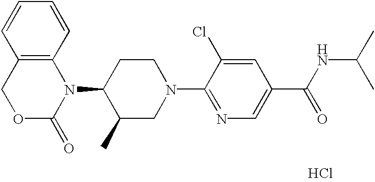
C12=C(C=CC=C1)N(C1C(C)CN(C3=NC=C(C(=O)NC(C)C)C=C3Cl)CC1)C(=O)OC2.Cl
